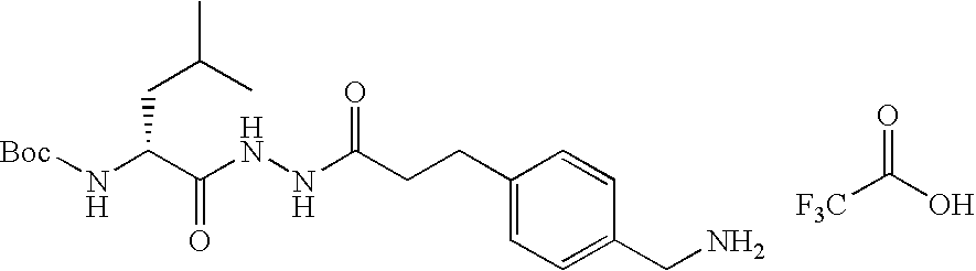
O=C(O)[F3C].N(C(C(NNC(CCC1=CC=C(CN)C=C1)=O)=O)CC(C)C)[Boc]
